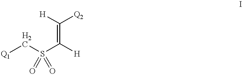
[Q1]CS(C([H])=C([Q2])[H])(=O)=O
